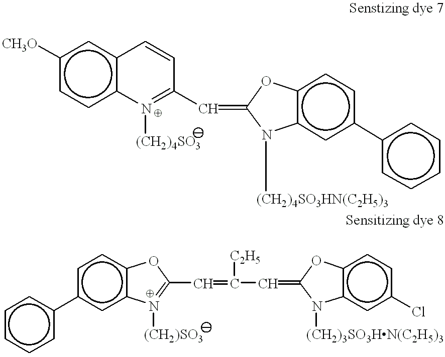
c1([CH3O])ccc2c(c1)C=CC(C=C1Oc3c(cc(-c4ccccc4)cc3)N1[(CH2)4SO3HN(C2H5)3])=N2[(CH2)4SO3].c1cccc(-c2cc3c(cc2)OC(C=C([C2H5])C=C2Oc4c(cc(Cl)cc4)N2[(CH2)3SO3HN(C2H5)3])=N3[(CH2)SO3])c1
